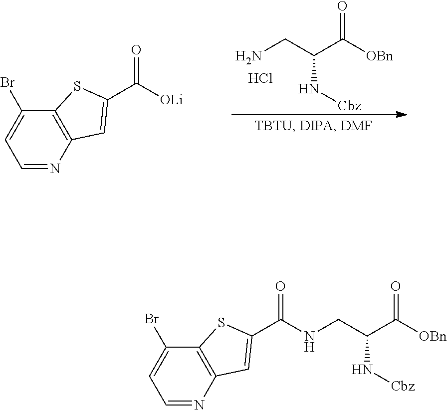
O=C([OBn])C(CN)N[Cbz].Cl.C12=C(N=CC=C1Br)C=C(C(=O)[OLi])S2.C12=C(N=CC=C1Br)C=C(C(=O)NCC(C([OBn])=O)N[Cbz])S2
